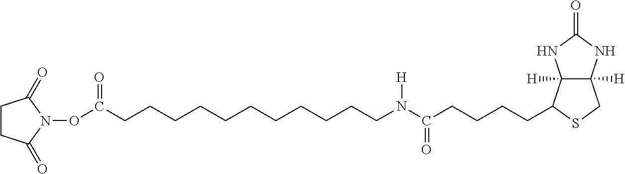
C12([H])C([H])(NC(=O)N1)CSC2CCCCC(N(CCCCCCCCCCCC(ON1C(=O)CCC1=O)=O)[H])=O
